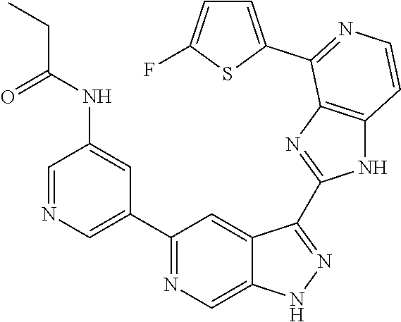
C1=NC=C(C2=NC=C3C(=C2)C(C2=NC4=C(N2)C=CN=C4C2=CC=C(F)S2)=NN3)C=C1NC(CC)=O
